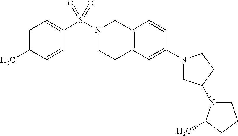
C1=C(C)C=CC(S(N2CCC3=C(C2)C=CC(N2CC(N4CCCC4C)CC2)=C3)(=O)=O)=C1
